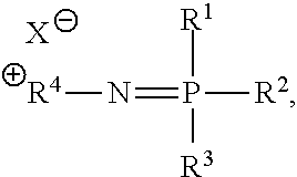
[R4]N=P([R2])([R1])[R3].[X]
